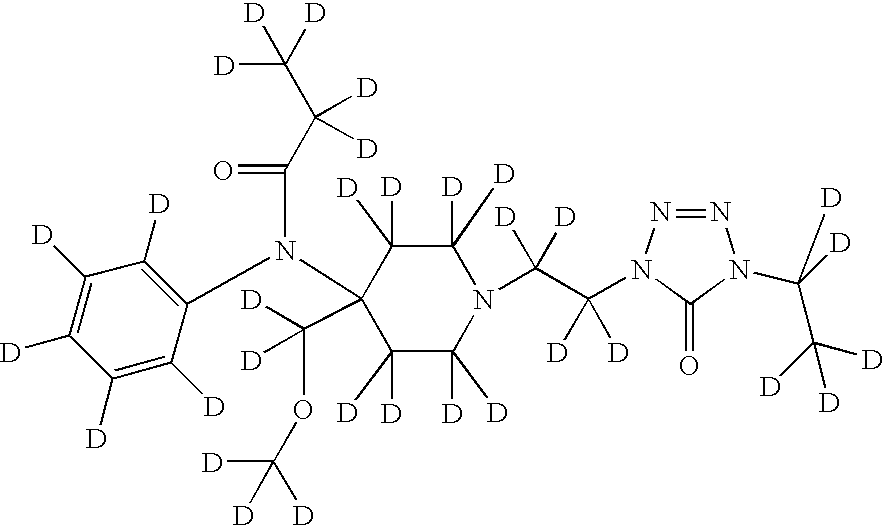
C1([D])=C([D])C(N(C(=O)C(C([D])([D])[D])([D])[D])C2(C([D])(OC([D])([D])[D])[D])C([D])([D])C([D])([D])N(C(C([D])([D])N3N=NN(C([D])(C([D])([D])[D])[D])C3=O)([D])[D])C([D])([D])C2([D])[D])=C([D])C([D])=C1[D]
